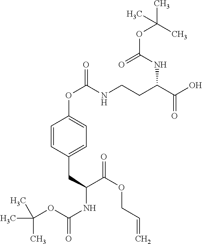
C(C)(C)(C)OC(NC(C(OCC=C)=O)CC1=CC=C(OC(=O)NCCC(C(O)=O)NC(OC(C)(C)C)=O)C=C1)=O
